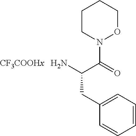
C1CN(C(C(CC2=CC=CC=C2)N)=O)OCC1
